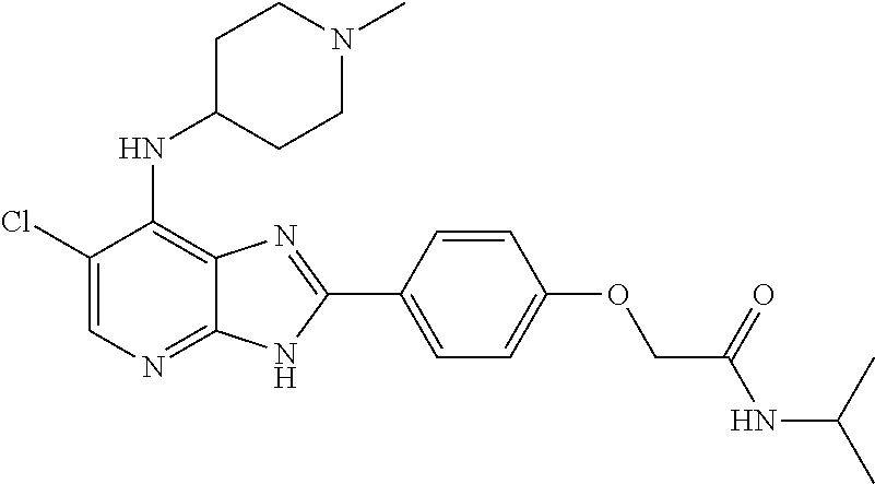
C1(Cl)=CN=C2C(=C1NC1CCN(C)CC1)N=C(C1=CC=C(OCC(NC(C)C)=O)C=C1)N2
